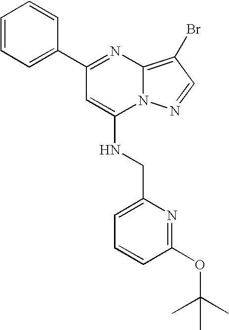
C1(C2=CC=CC=C2)=NC2=C(Br)C=NN2C(NCC2=CC=CC(OC(C)(C)C)=N2)=C1
